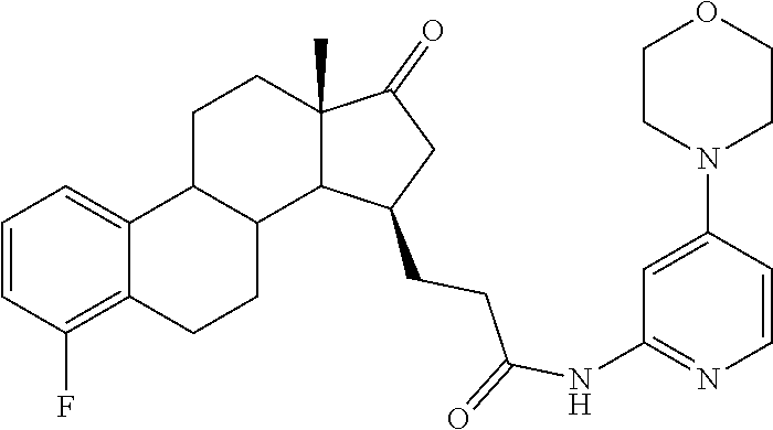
C1=C(N2CCOCC2)C=CN=C1NC(CCC1CC(=O)C2(C)CCC3C4=CC=CC(F)=C4CCC3C21)=O
